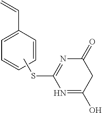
C1=C(C=C)C=CC=C1.CSC1=NC(=O)CC(O)=N1
